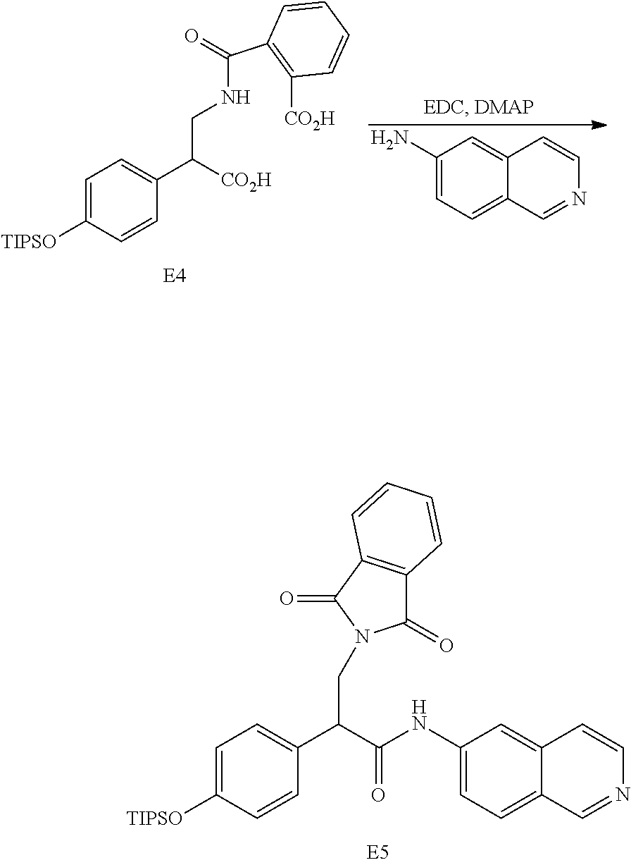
C1=C([TIPSO])C=CC(C(C(NC2=CC=C3C(=C2)C=CN=C3)=O)CN2C(=O)C3=C(C2=O)C=CC=C3)=C1.C1=C([TIPSO])C=CC(C([CO2H])CNC(C2=C([CO2H])C=CC=C2)=O)=C1.NC1=CC=C2C(=C1)C=CN=C2
